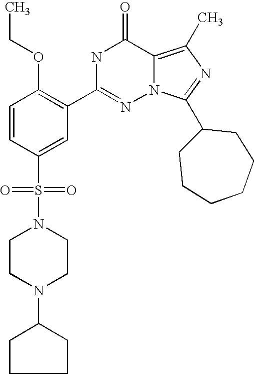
C1=CC(S(N2CCN(C3CCCC3)CC2)(=O)=O)=CC(C2=NN3C(=C(C)N=C3C3CCCCCC3)C(=O)N2)=C1OCC
